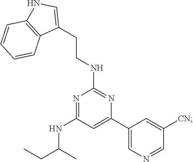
N1=C(NC(CC)C)C=C(C2=CN=CC([CN])=C2)N=C1NCCC1=CNC2=C1C=CC=C2
